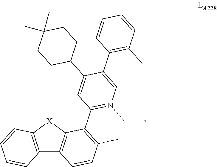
C12=C([X]C3=C1C=CC(C)=C3C1=N(C)C=C(C3=C(C)C=CC=C3)C(C3CCC(C)(C)CC3)=C1)C=CC=C2
